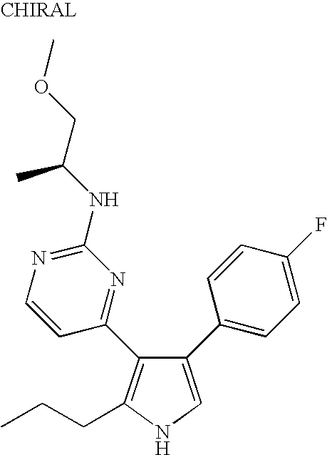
C1(C2=CC=C(F)C=C2)=CNC(CCC)=C1C1=NC(NC(COC)C)=NC=C1
